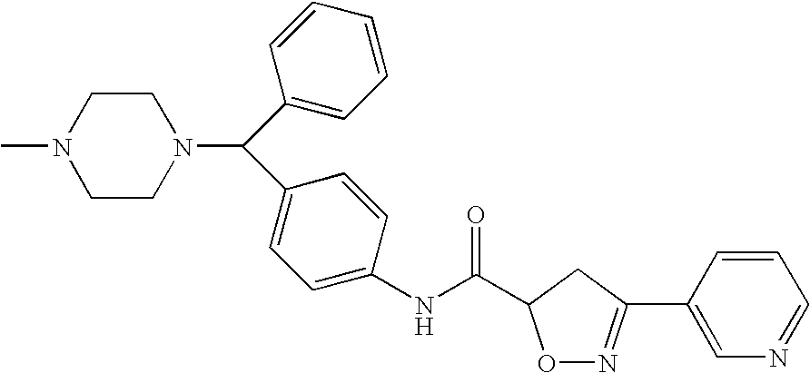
CN1CCN(C(C2=CC=CC=C2)C2=CC=C(NC(=O)C3ON=C(C4=CN=CC=C4)C3)C=C2)CC1
